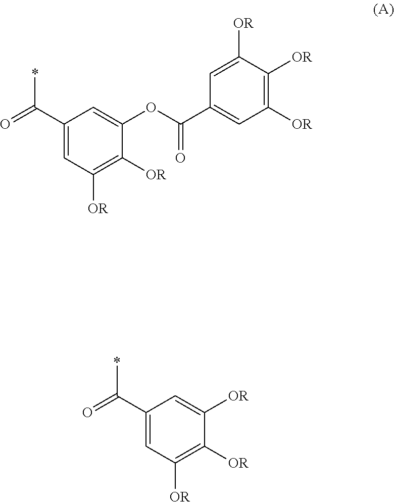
C1([OR])=C([OR])C=C(C(OC2=CC(C(=O)*)=CC([OR])=C2[OR])=O)C=C1[OR].C1=C(C(=O)*)C=C([OR])C([OR])=C1[OR]
